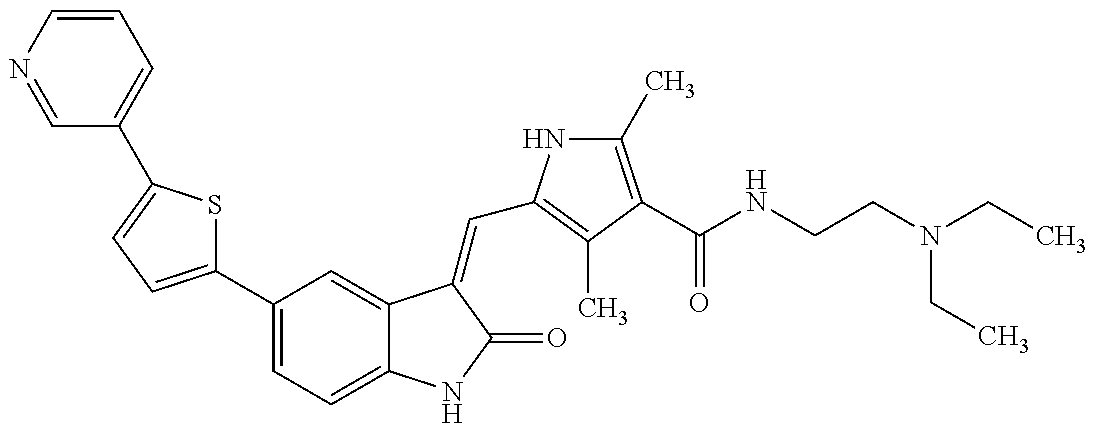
C1(C2=CC=C3C(=C2)C(=CC2=C(C)C(C(=O)NCCN(CC)CC)=C(C)N2)C(=O)N3)=CC=C(C2=CC=CN=C2)S1
